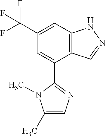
C12=C(C=C(C(F)(F)F)C=C1C1=NC=C(C)N1C)NN=C2
